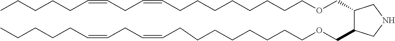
C1(COCCCCCCCCC=CCC=CCCCCC)C(COCCCCCCCCC=CCC=CCCCCC)CNC1
